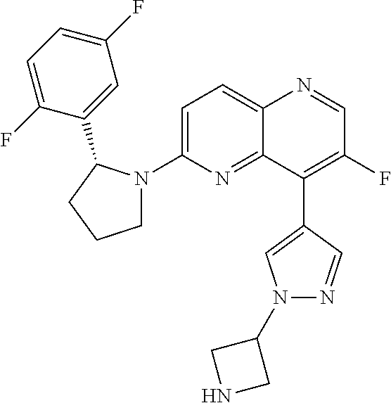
C12=CC=C(N3CCCC3C3=CC(F)=CC=C3F)N=C1C(C1=CN(C3CNC3)N=C1)=C(F)C=N2
